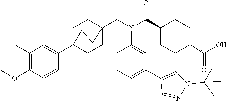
C1(C)=C(OC)C=CC(C23CCC(CN(C(C4CCC(C(O)=O)CC4)=O)C4=CC(C5=CN(C(C)(C)C)N=C5)=CC=C4)(CC2)CC3)=C1
